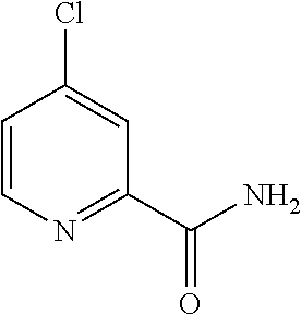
C1=CN=C(C(N)=O)C=C1Cl
